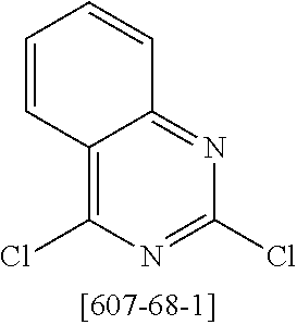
C1=CC2=C(Cl)N=C(Cl)N=C2C=C1
